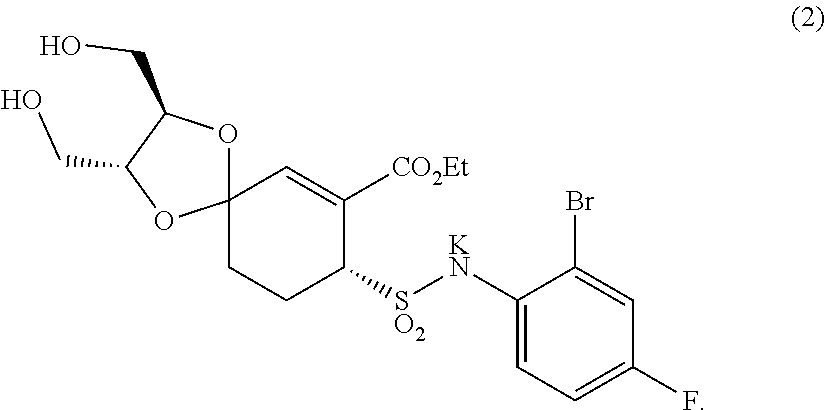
C1CC([SO2][KN]C2=CC=C(F)C=C2Br)C([CO2Et])=CC12OC(CO)C(CO)O2
